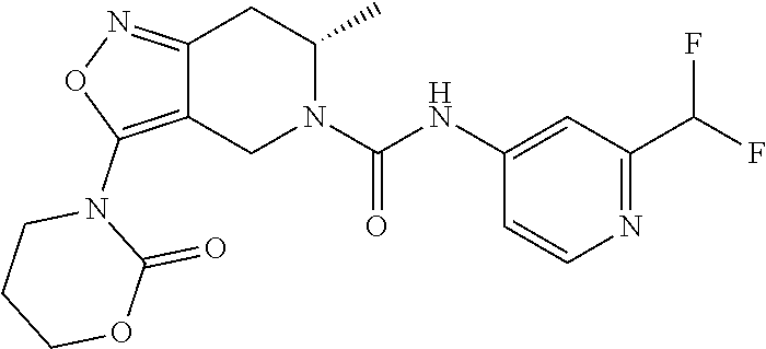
C12=C(N3CCCOC3=O)ON=C1CC(C)N(C(NC1=CC(C(F)F)=NC=C1)=O)C2
